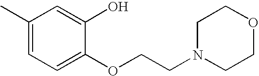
C1(O)=CC(C)=CC=C1OCCN1CCOCC1
